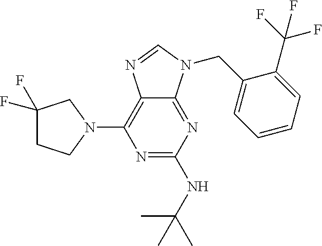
N1=C(NC(C)(C)C)N=C2C(=C1N1CC(F)(F)CC1)N=CN2CC1=CC=CC=C1C(F)(F)F
